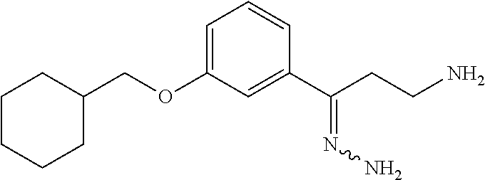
C(OC1=CC=CC(C(CCN)=NN)=C1)C1CCCCC1
